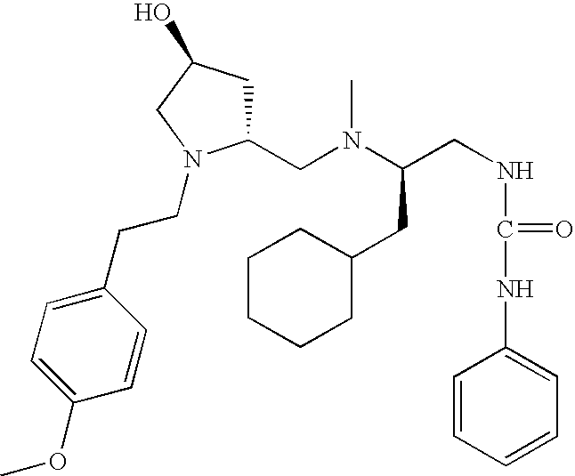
C(CNC(NC1=CC=CC=C1)=O)(N(C)CC1CC(O)CN1CCC1=CC=C(OC)C=C1)CC1CCCCC1
